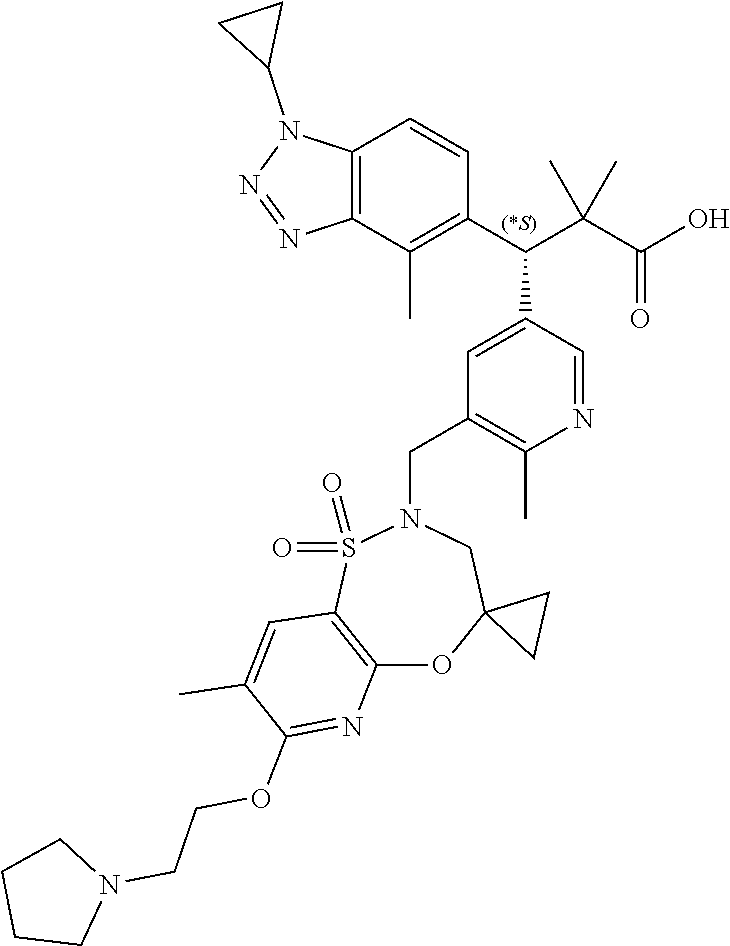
C12=C(C(C)=C(C(C(C(O)=O)(C)C)C3=CC(CN4S(=O)(=O)C5=C(OC6(C4)CC6)N=C(OCCN4CCCC4)C(C)=C5)=C(C)N=C3)C=C1)N=NN2C1CC1
